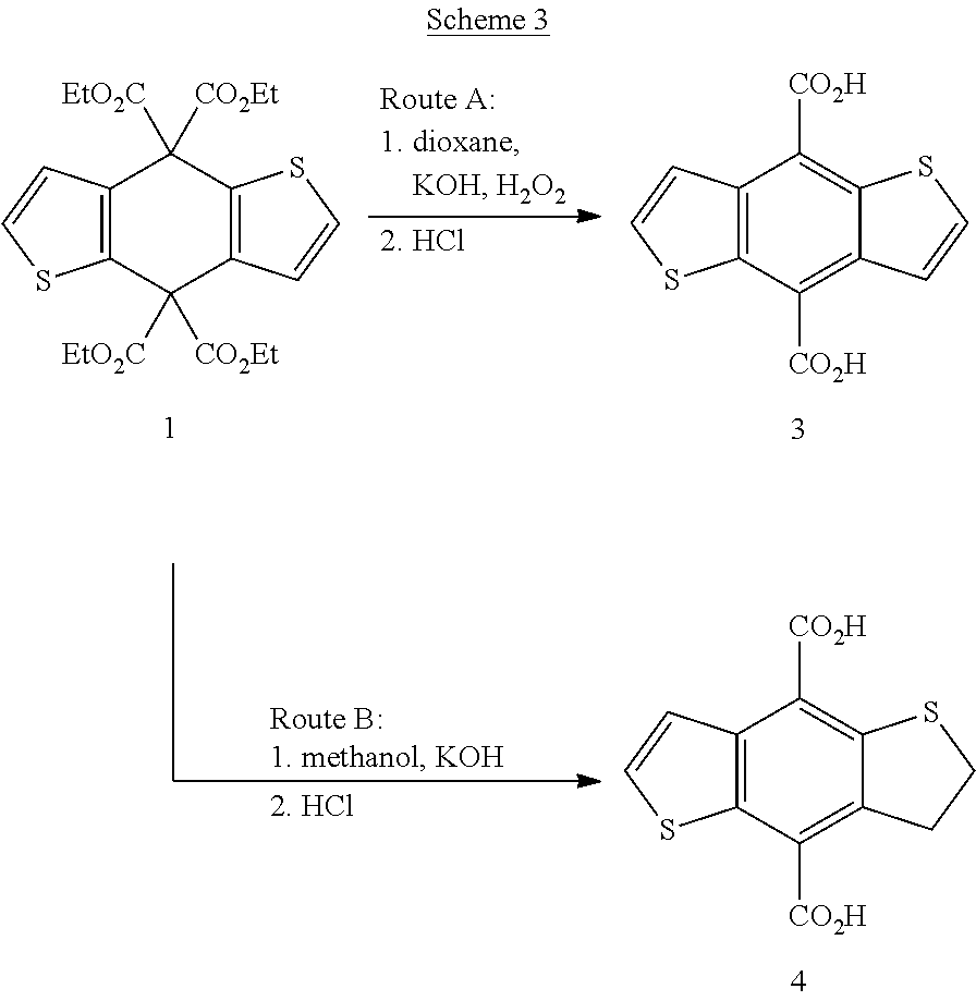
C12=C(C([CO2Et])([EtO2C])C3=C(C1([CO2Et])[EtO2C])SC=C3)SC=C2.C12=C(C([CO2H])=C3C(=C1[CO2H])SC=C3)SC=C2.C12=C(C([CO2H])=C3C(=C1[CO2H])SCC3)SC=C2
